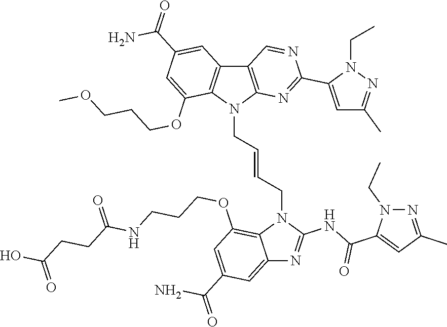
C12=CC(C(=O)N)=CC(OCCCNC(CCC(O)=O)=O)=C1N(CC=CCN1C3=C(C4=C1C(OCCCOC)=CC(C(=O)N)=C4)C=NC(C1=CC(C)=NN1CC)=N3)C(NC(C1=CC(C)=NN1CC)=O)=N2
